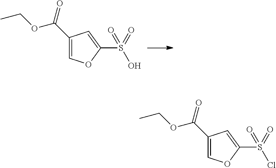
C1(C(OCC)=O)=COC(S(=O)(O)=O)=C1.C1(C(OCC)=O)=COC(S(=O)(Cl)=O)=C1
